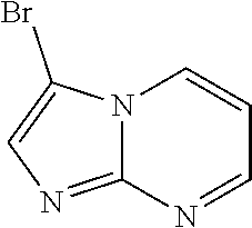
N12C(=NC=C1Br)N=CC=C2
